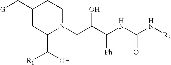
C1(C[G])CC(C(O)[R1])N(CC(C(NC(N[R3])=O)[Ph])O)CC1
